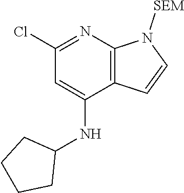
C1(Cl)=NC2=C(C(NC3CCCC3)=C1)C=CN2[SEM]
